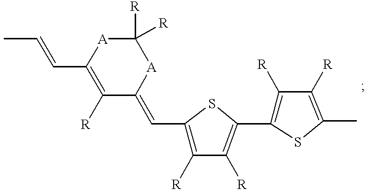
C1(C=CC)=C([R])C(=CC2=C([R])C([R])=C(C3=C([R])C([R])=C(C)S3)S2)[A]C([R])([R])[A]1
